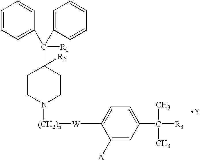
C1CN([(CH2)n][W]C2=CC=C(C(C)([R3])C)C=C2[A])CCC1(C(C1=CC=CC=C1)(C1=CC=CC=C1)[R1])[R2].[Y]
